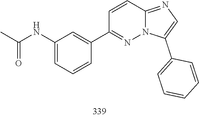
C1(C2=CC=CC=C2)=CN=C2C=CC(C3=CC(NC(C)=O)=CC=C3)=NN12
